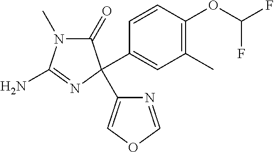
N1(C)C(=O)C(C2=CC(C)=C(OC(F)F)C=C2)(C2=COC=N2)N=C1N
